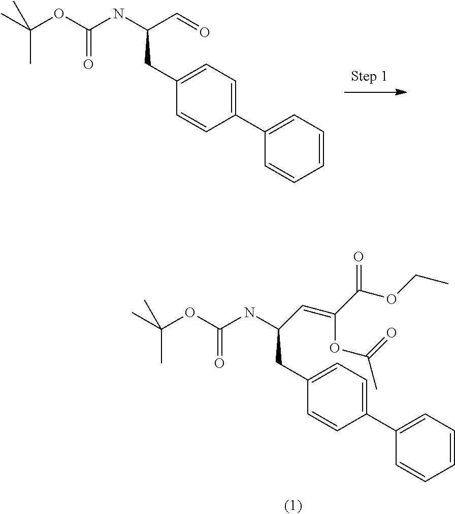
C1(C2=CC=C(CC(NC(OC(C)(C)C)=O)C=O)C=C2)=CC=CC=C1.C1(C2=CC=C(CC(NC(OC(C)(C)C)=O)C=C(OC(C)=O)C(OCC)=O)C=C2)=CC=CC=C1
